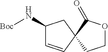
C1(N[Boc])C=CC2(C1)CCOC2=O
